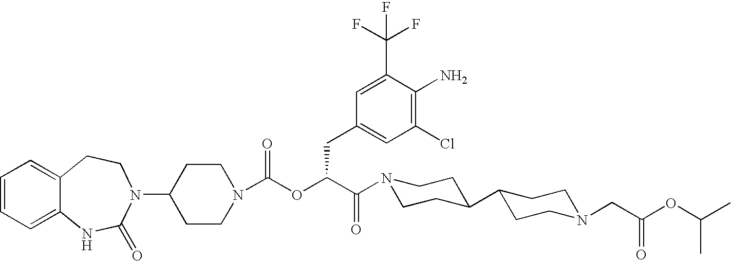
C1(N2C(=O)NC3=CC=CC=C3CC2)CCN(C(OC(C(N2CCC(C3CCN(CC(=O)OC(C)C)CC3)CC2)=O)CC2=CC(Cl)=C(N)C(C(F)(F)F)=C2)=O)CC1
